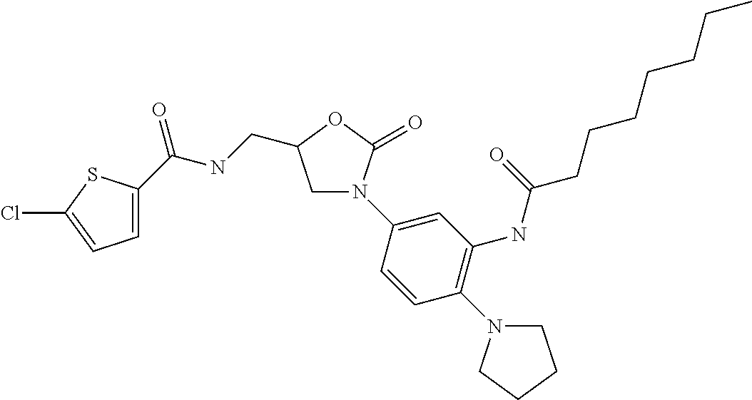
C1=C(C(NCC2CN(C3=CC(NC(CCCCCCC)=O)=C(N4CCCC4)C=C3)C(=O)O2)=O)SC(Cl)=C1
